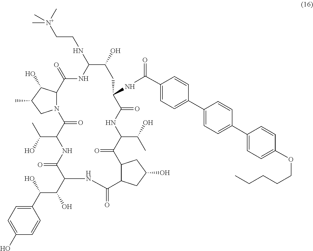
C1(C(=O)NC2C(=O)NC(C(C)O)C(=O)C3C(C(=O)NC(C(C(C4=CC=C(O)C=C4)O)O)C(=O)NC(C(O)C)C(=O)N4C(C(=O)NC(NCC[N+](C)(C)C)C(O)C2)C(O)C(C)C4)CC(O)C3)=CC=C(C2=CC=C(C3=CC=C(OCCCCC)C=C3)C=C2)C=C1
